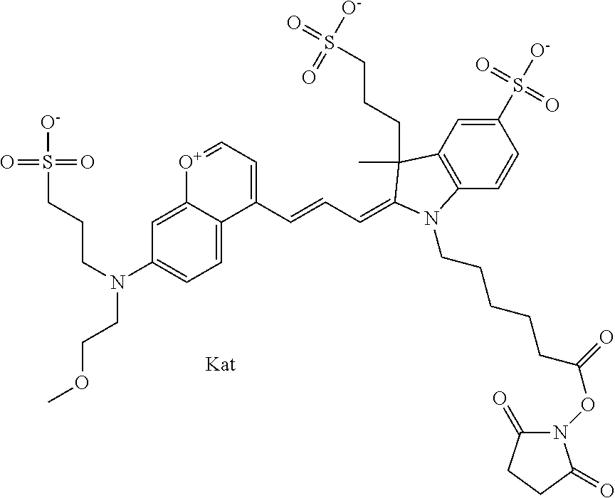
C1(S([O-])(=O)=O)=CC2=C(C=C1)N(CCCCCC(ON1C(=O)CCC1=O)=O)C(=CC=CC1=CC=[O+]C3=CC(N(CCCS([O-])(=O)=O)CCOC)=CC=C13)C2(C)CCCS(=O)([O-])=O
